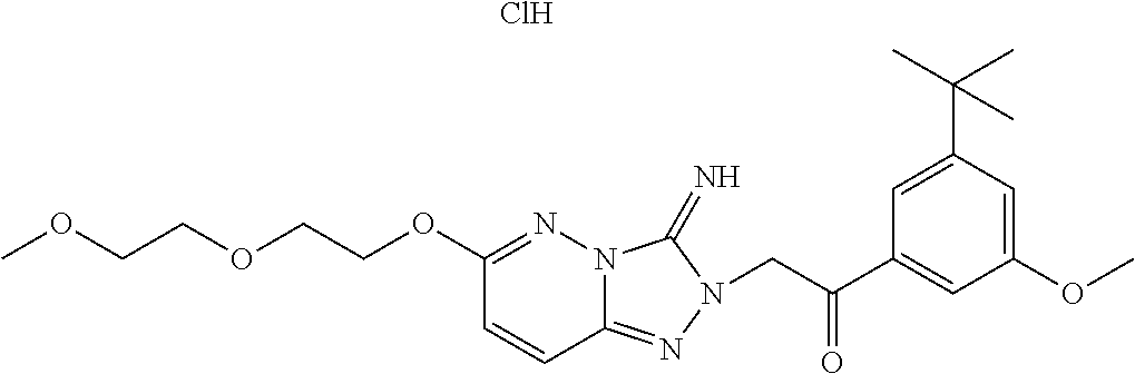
C12=NN(CC(C3=CC(OC)=CC(C(C)(C)C)=C3)=O)C(=N)N1N=C(OCCOCCOC)C=C2.Cl
